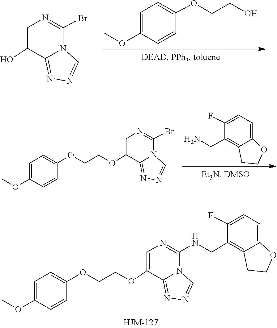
N1=C2N(C(NCC3=C4C(=CC=C3F)OCC4)=NC=C2OCCOC2=CC=C(OC)C=C2)C=N1.C1=C(OC)C=CC(OCCO)=C1.N1=C2N(C(Br)=NC=C2O)C=N1.C1(F)=CC=C2OCCC2=C1CN.N1=C2N(C(Br)=NC=C2OCCOC2=CC=C(OC)C=C2)C=N1
